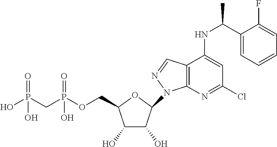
C1(O)C(O)C(N2C3=C(C(NC(C)C4=CC=CC=C4F)=CC(Cl)=N3)C=N2)OC1COP(CP(O)(=O)O)(=O)O
